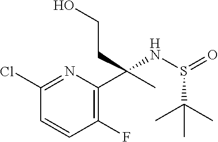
C1(Cl)=NC(C(C)(CCO)NS(=O)C(C)(C)C)=C(F)C=C1
